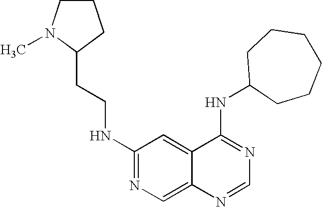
C1(NCCC2CCCN2C)=NC=C2C(=C1)C(NC1CCCCCC1)=NC=N2
